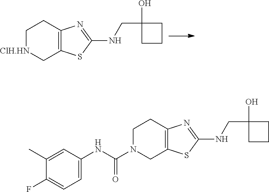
C1[ClH.HN]CC2=C(C1)N=C(NCC1(O)CCC1)S2.C1N(C(NC2=CC=C(F)C(C)=C2)=O)CC2=C(C1)N=C(NCC1(O)CCC1)S2
